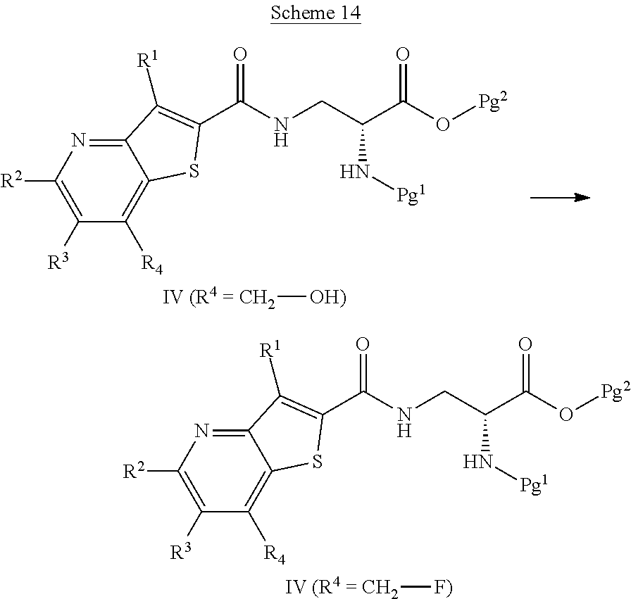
C(CNC(C1=C([R1])C2=NC([R2])=C([R3])C([R4])=C2S1)=O)(C(=O)O[Pg2])N[Pg1].[IV (R4 = CH2][OH)].C(CNC(C1=C([R1])C2=NC([R2])=C([R3])C([R4])=C2S1)=O)(C(=O)O[Pg2])N[Pg1].[IV (R4 = CH2][F)]
